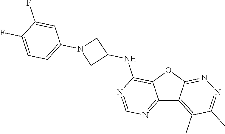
C12=NC=NC(NC3CN(C4=CC=C(F)C(F)=C4)C3)=C1OC1=NN=C(C)C(C)=C21
